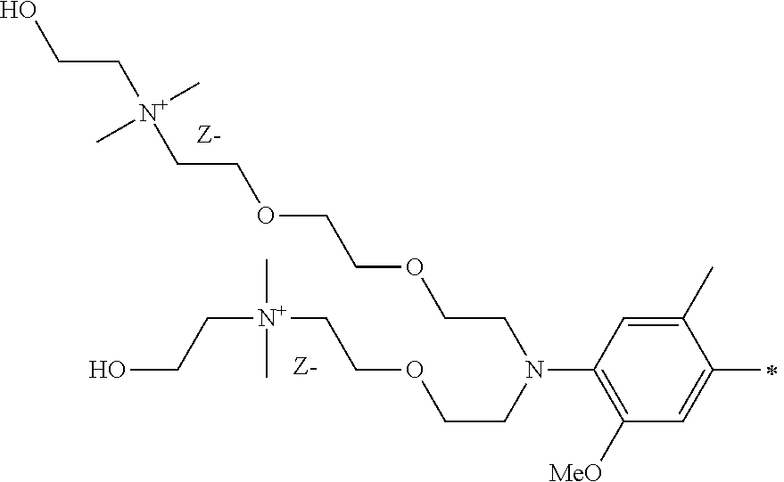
OCC[N+](CCOCCOCCN(CCOCC[N+](CCO)(C)C)C1=C([MeO])C=C(C)C(C)=C1)(C)C
